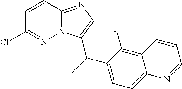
C1=CC2=NC=C(C(C3=CC=C4C(=C3F)C=CC=N4)C)N2N=C1Cl
